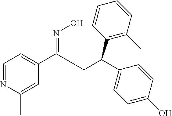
C1=NC(C)=CC(C(CC(C2=CC=C(O)C=C2)C2=C(C)C=CC=C2)=NO)=C1
